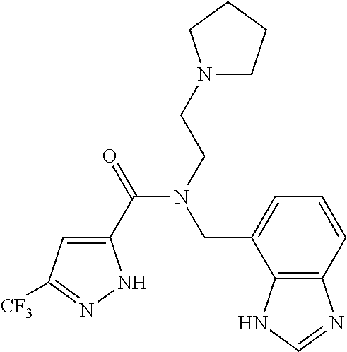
C1(C(=O)N(CCN2CCCC2)CC2=CC=CC3=C2NC=N3)=CC([CF3])=NN1
